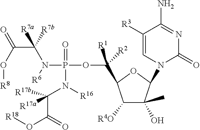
C([R1])([R2])(C1C([R4O])C(O)(C)C(N2C(=O)N=C(N)C([R3])=C2)O1)OP(N([R6])C(C(O[R8])=O)([R7b])[R7a])(=O)N([R16])C(C(O[R18])=O)([R17b])[R17a]
